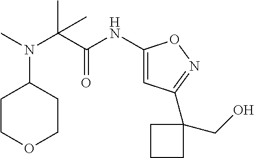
CN(C(C(NC1=CC(C2(CO)CCC2)=NO1)=O)(C)C)C1CCOCC1
